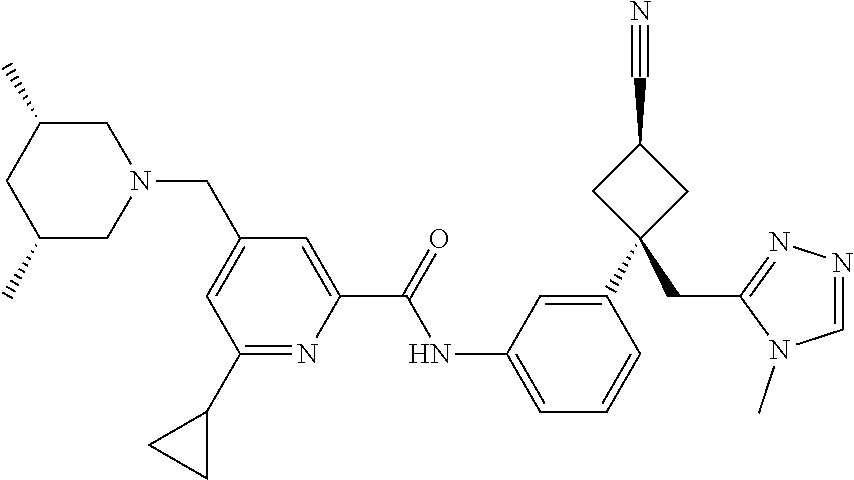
C1(CN2CC(C)CC(C)C2)=CC(C2CC2)=NC(C(=O)NC2=CC=CC(C3(CC4=NN=CN4C)CC(C#N)C3)=C2)=C1
